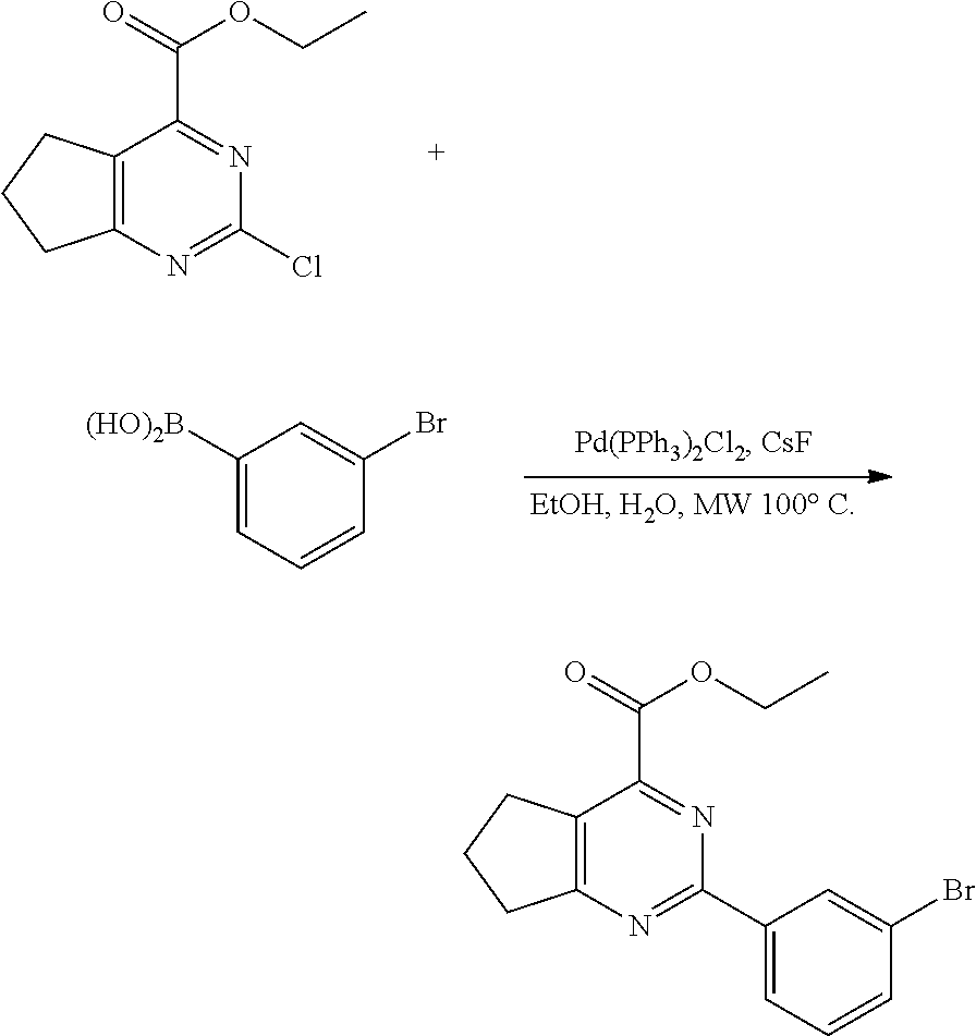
C12=C(N=C(Cl)N=C1C(=O)OCC)CCC2.C1([(HO)2B])=CC=CC(Br)=C1.C12=C(N=C(C3=CC=CC(Br)=C3)N=C1C(=O)OCC)CCC2
